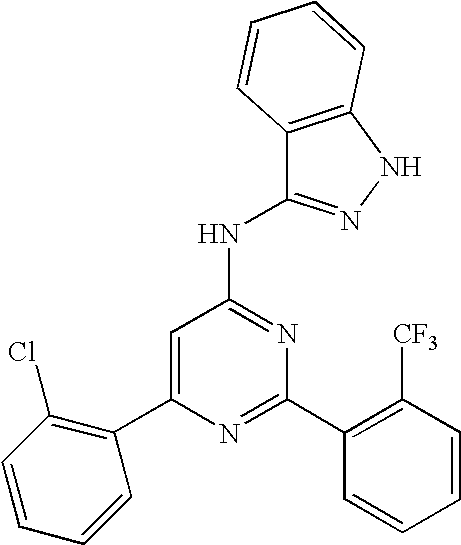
C1=C(C2=C(Cl)C=CC=C2)N=C(C2=C([CF3])C=CC=C2)N=C1NC1=NNC2=C1C=CC=C2
